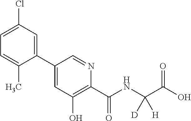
C1(C2=CC(O)=C(C(NC(C(O)=O)([D])[H])=O)N=C2)=CC(Cl)=CC=C1C
